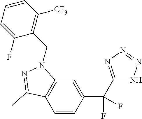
C12=C(C=CC(C(C3=NN=NN3)(F)F)=C1)C(C)=NN2CC1=C([CF3])C=CC=C1F
